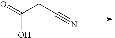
O=C(CC#N)O
